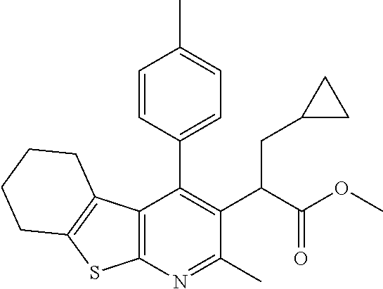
C12=C(N=C(C)C(C(C(OC)=O)CC3CC3)=C1C1=CC=C(C)C=C1)SC1=C2CCCC1
